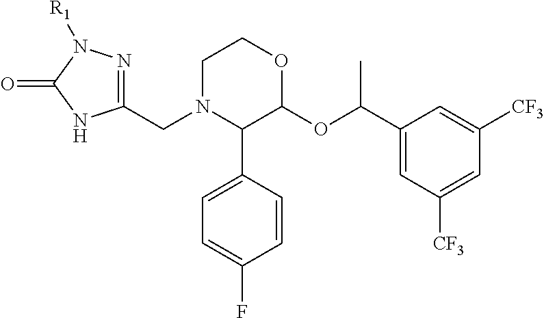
C1=CC(C2C(OC(C3=CC([CF3])=CC([CF3])=C3)C)OCCN2CC2=NN([R1])C(=O)N2)=CC=C1F
